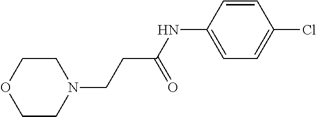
C1CN(CCC(NC2=CC=C(Cl)C=C2)=O)CCO1
